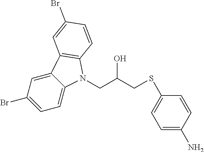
C1=C2C(=CC(Br)=C1)C1=C(N2CC(CSC2=CC=C(N)C=C2)O)C=CC(Br)=C1
